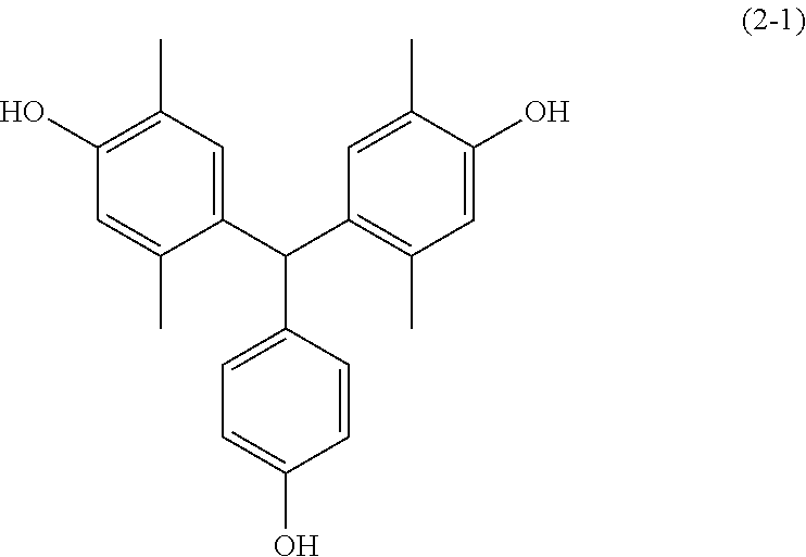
C1(C(C2=C(C)C=C(O)C(C)=C2)C2=CC=C(O)C=C2)=CC(C)=C(O)C=C1C
